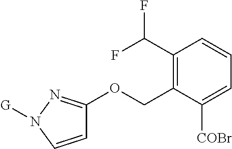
C1=CN([G])N=C1OCC1=C(C(F)F)C=CC=C1[COBr]
